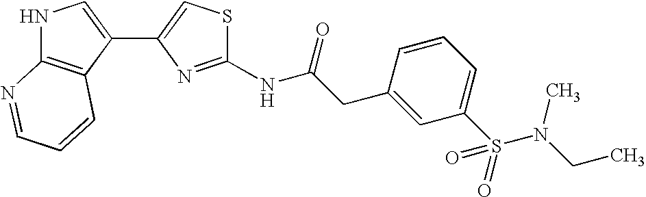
N1C2=C(C(C3=CSC(NC(CC4=CC(S(N(CC)C)(=O)=O)=CC=C4)=O)=N3)=C1)C=CC=N2
